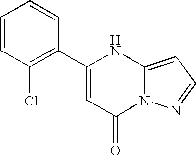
C1=CC(Cl)=C(C2=CC(=O)N3C(=CC=N3)N2)C=C1
